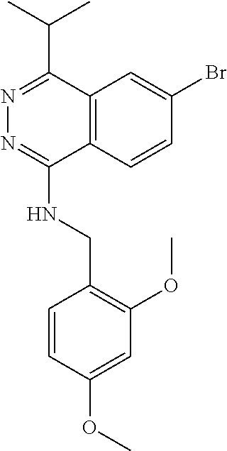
C12=C(C=CC(Br)=C1)C(NCC1=C(OC)C=C(OC)C=C1)=NN=C2C(C)C
